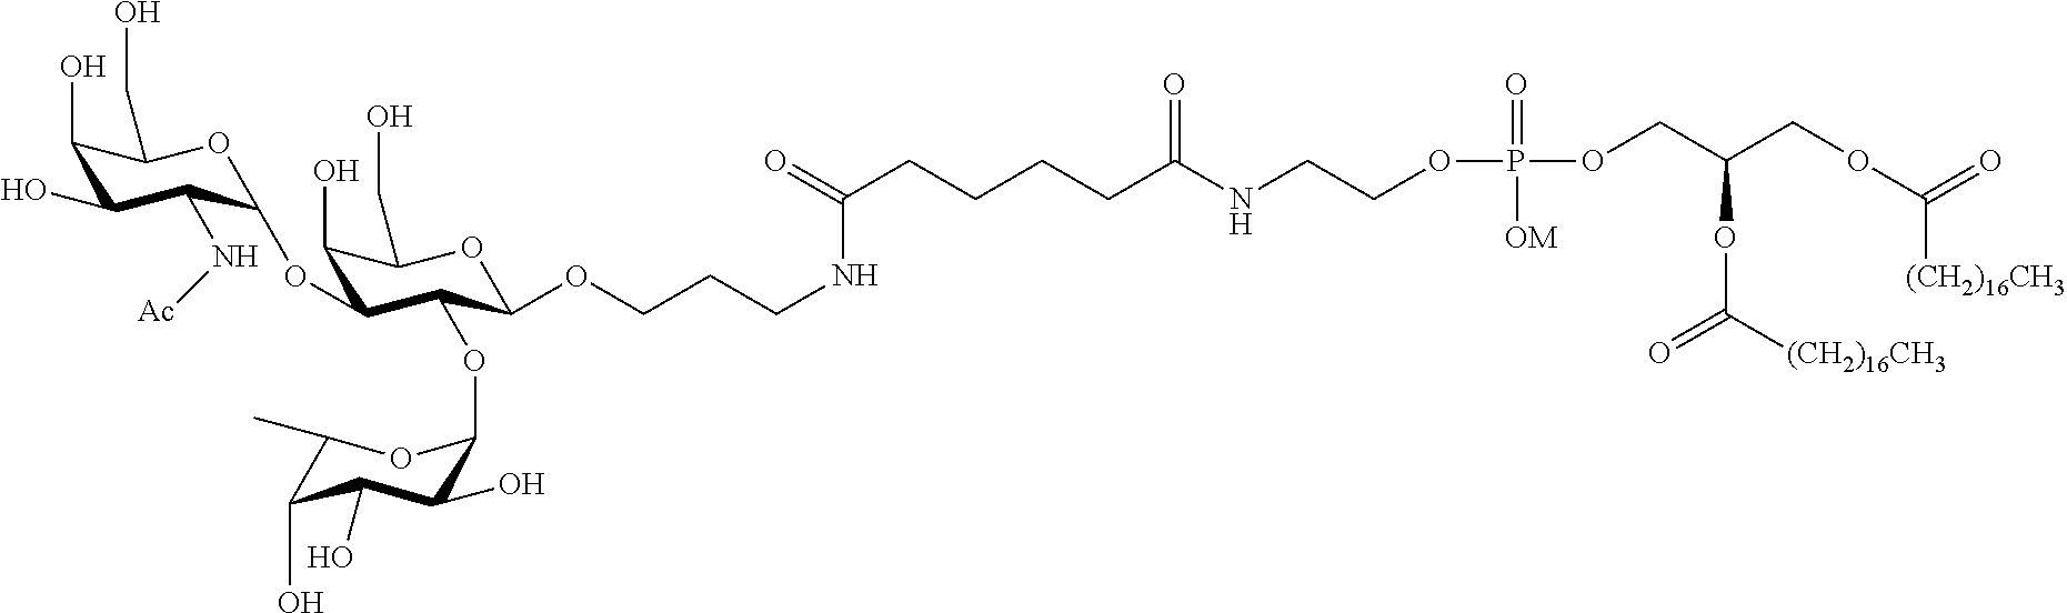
C1(C)C(O)C(O)C(O)C(OC2C(OC3C(N[Ac])C(O)C(O)C(CO)O3)C(O)C(CO)OC2OCCCNC(CCCCC(NCCOP(OCC(COC(=O)[(CH2)16CH3])OC(=O)[(CH2)16CH3])(=O)[OM])=O)=O)O1
